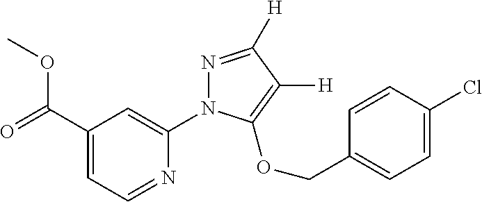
O(C(C1=CC=NC(N2N=C([H])C([H])=C2OCC2=CC=C(Cl)C=C2)=C1)=O)C
